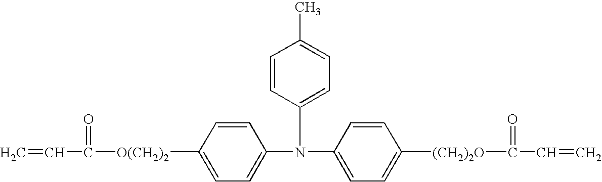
C1=C(N(C2=CC=C([(CH2)2O]C(=O)C=C)C=C2)C2=CC=C(C)C=C2)C=CC([O(CH2)2]C(=O)C=C)=C1
